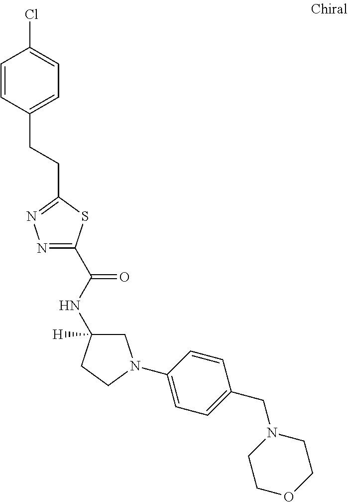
C1=CC(CCC2=NN=C(C(NC3([H])CN(C4=CC=C(CN5CCOCC5)C=C4)CC3)=O)S2)=CC=C1Cl
